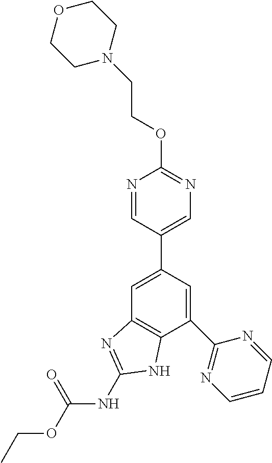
C1=C(C2=CN=C(OCCN3CCOCC3)N=C2)C=C(C2=NC=CC=N2)C2=C1N=C(NC(OCC)=O)N2
